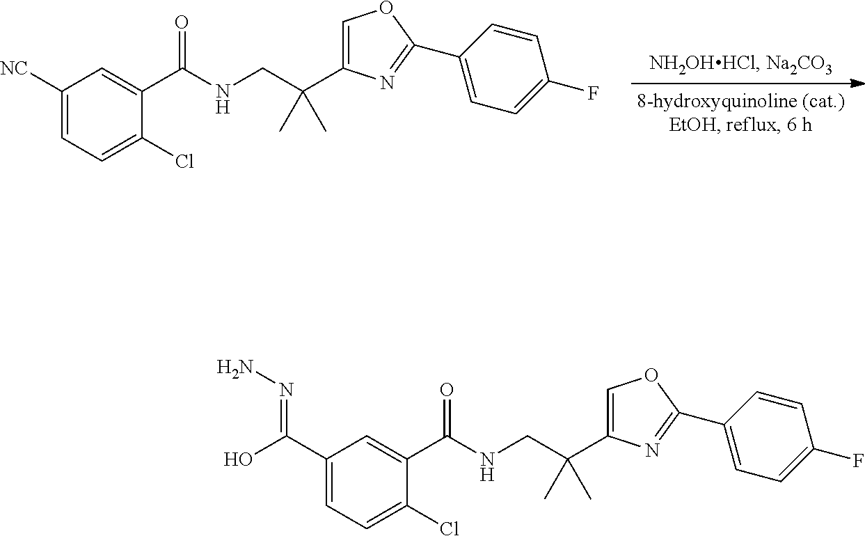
C1([NC])=CC=C(Cl)C(C(NCC(C)(C)C2=COC(C3=CC=C(F)C=C3)=N2)=O)=C1.C1(C(O)=NN)=CC=C(Cl)C(C(NCC(C)(C)C2=COC(C3=CC=C(F)C=C3)=N2)=O)=C1
